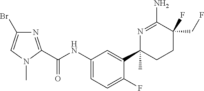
C(NC1=CC=C(F)C(C2(C)CCC(CF)(F)C(N)=N2)=C1)(=O)C1=NC(Br)=CN1C
